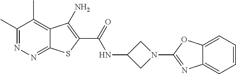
C1(C)=NN=C2C(=C1C)C(N)=C(C(=O)NC1CN(C3=NC4=CC=CC=C4O3)C1)S2
